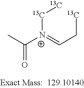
[13C]([N+](=CC[13C])C(C)=O)[13C]
